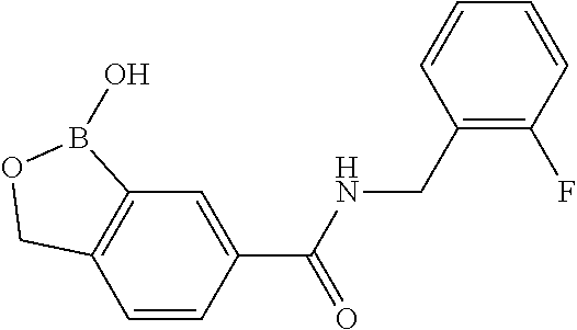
C12=C(C=CC(C(NCC3=C(F)C=CC=C3)=O)=C1)COB2O
